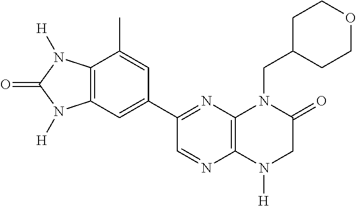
C12=C(N([H])CC(=O)N1CC1CCOCC1)N=CC(C1=CC3=C(C(C)=C1)N([H])C(=O)N3[H])=N2
